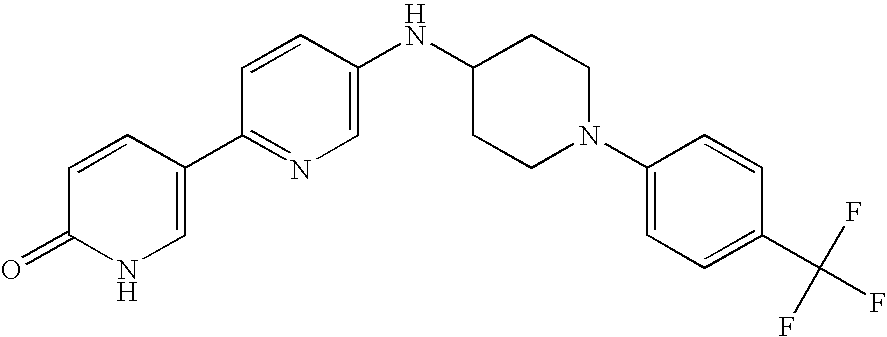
C1(=O)NC=C(C2=NC=C(NC3CCN(C4=CC=C(C(F)(F)F)C=C4)CC3)C=C2)C=C1
